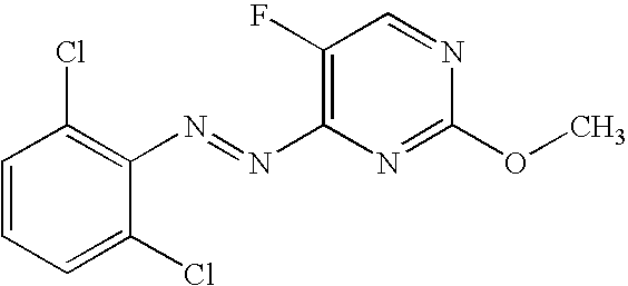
N(C1=C(F)C=NC(OC)=N1)=NC1=C(Cl)C=CC=C1Cl
